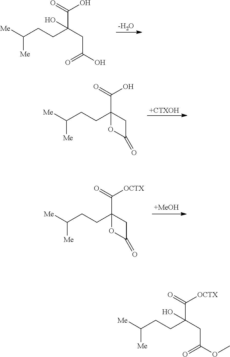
C(CCC1(C(=O)[OCTX])CC(=O)O1)([Me])[Me].C(CCC(CC(O)=O)(C(=O)O)O)([Me])[Me].[-H2O].C(CCC1(C(=O)O)CC(=O)O1)([Me])[Me].[+CTXOH].C(CCC(CC(OC)=O)(C(=O)[OCTX])O)([Me])[Me]
